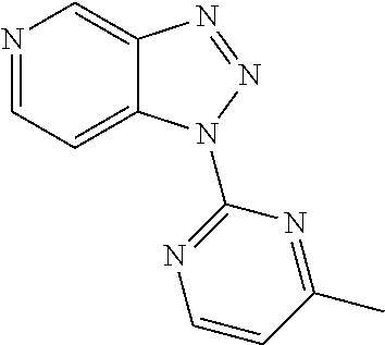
N1=CC=C2C(=C1)N=NN2C1=NC=CC(C)=N1
